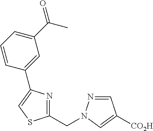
C1(CN2N=CC([CO2H])=C2)=NC(C2=CC(C(=O)C)=CC=C2)=CS1
